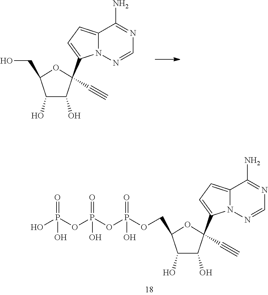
C1=NN2C(=CC=C2C2(C#C)C(O)C(O)C(CO)O2)C(N)=N1.C1=NN2C(=CC=C2C2(C#C)C(O)C(O)C(COP(OP(OP(O)(=O)O)(=O)O)(=O)O)O2)C(N)=N1
